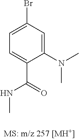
C1(N(C)C)=CC(Br)=CC=C1C(=O)NC
